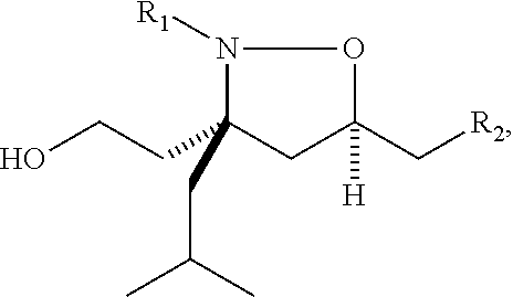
OCCC1(CC(C)C)CC(C[R2])([H])ON1[R1]
